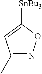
C1(C)=NOC([SnBu3])=C1
